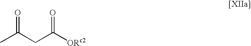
CC(CC([ORc2])=O)=O
